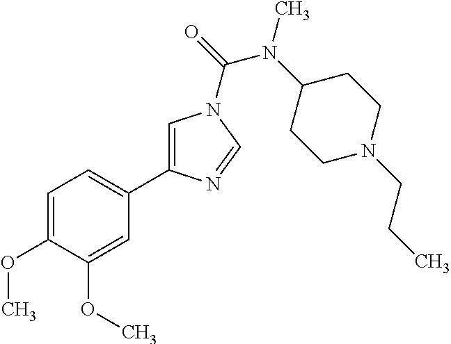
C1=C(OC)C(OC)=CC(C2=CN(C(=O)N(C3CCN(CCC)CC3)C)C=N2)=C1
